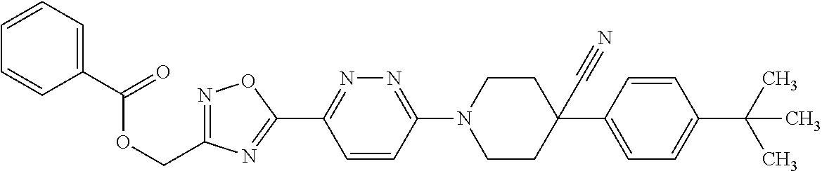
C1(C(=O)OCC2=NOC(C3=NN=C(N4CCC(C5=CC=C(C(C)(C)C)C=C5)(C#N)CC4)C=C3)=N2)=CC=CC=C1
